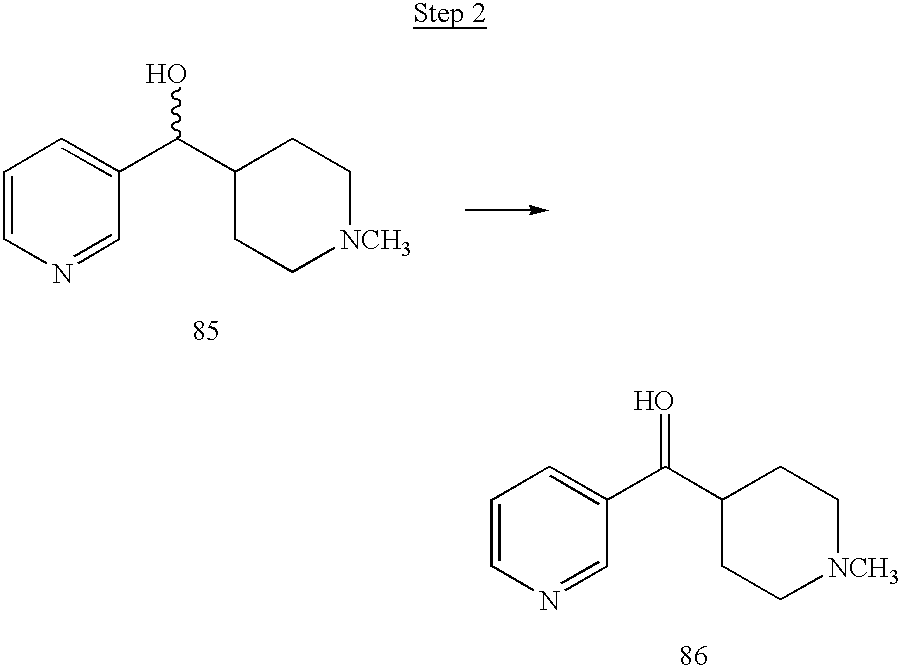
C1=CN=CC(C(C2CC[NCH3]CC2)O)=C1.C1=CN=CC(C(C2CC[NCH3]CC2)=O)=C1
